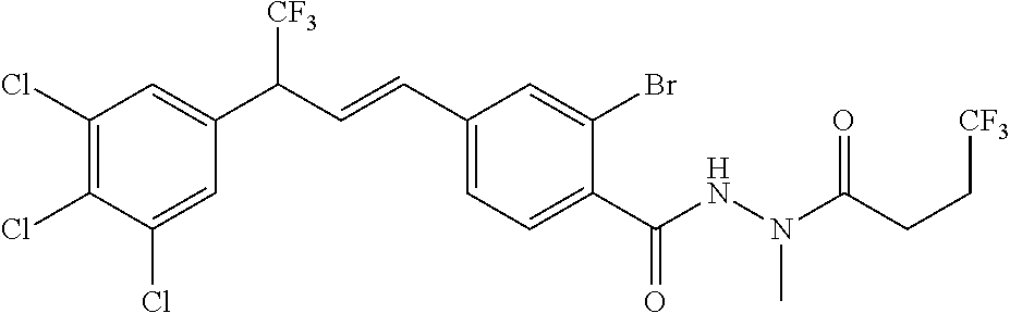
C1(Cl)=C(Cl)C(Cl)=CC(C(C=CC2=CC=C(C(NN(C(CC[CF3])=O)C)=O)C(Br)=C2)[CF3])=C1
